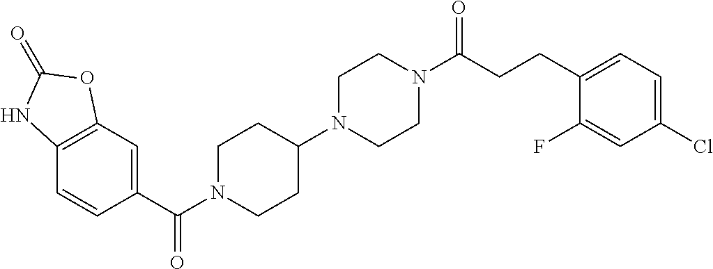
C12=C(C=C(C(N3CCC(N4CCN(C(CCC5=CC=C(Cl)C=C5F)=O)CC4)CC3)=O)C=C1)OC(=O)N2
